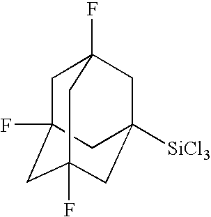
C1C2(F)CC3(F)CC([SiCl3])(CC1(F)C3)C2
